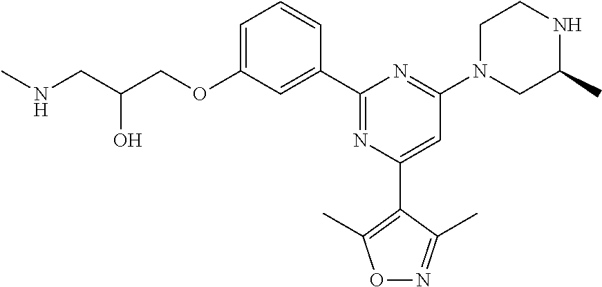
C1=C(OCC(CNC)O)C=C(C2=NC(C3=C(C)ON=C3C)=CC(N3CC(C)NCC3)=N2)C=C1
